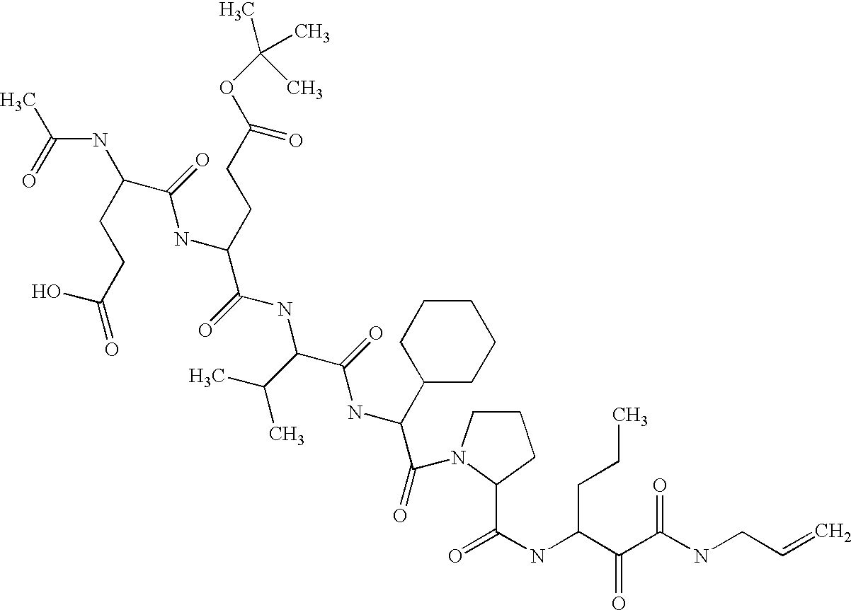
OC(CCC(NC(C)=O)C(NC(CCC(OC(C)(C)C)=O)C(NC(C(NC(C(=O)N1CCCC1C(NC(C(=O)C(=O)NCC=C)CCC)=O)C1CCCCC1)=O)C(C)C)=O)=O)=O
